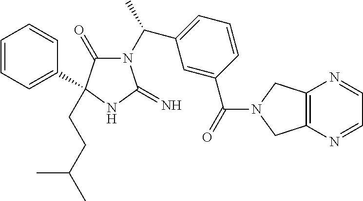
N1(C(C2=CC=CC(C(N3CC4=C(C3)N=CC=N4)=O)=C2)C)C(=O)C(CCC(C)C)(C2=CC=CC=C2)NC1=N
